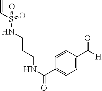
[H]C(C1=CC=C(C(NCCCNS(C=C)(=O)=O)=O)C=C1)=O
